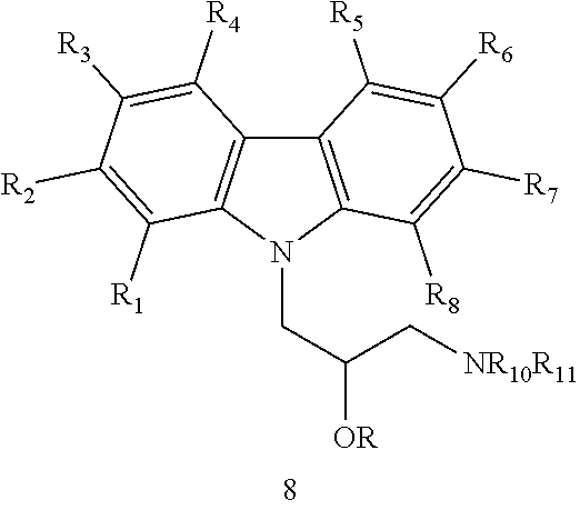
C12=C(C([R8])=C([R7])C([R6])=C1[R5])N(CC([OR])C[NR10R11])C1=C2C([R4])=C([R3])C([R2])=C1[R1]
